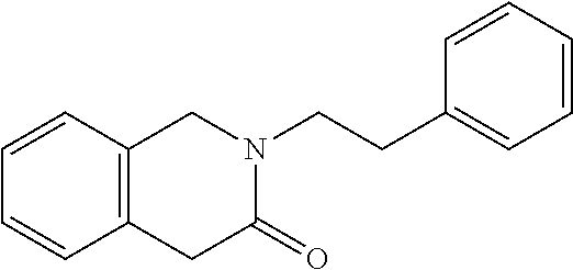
C1(CCN2CC3=C(C=CC=C3)CC2=O)=CC=CC=C1
